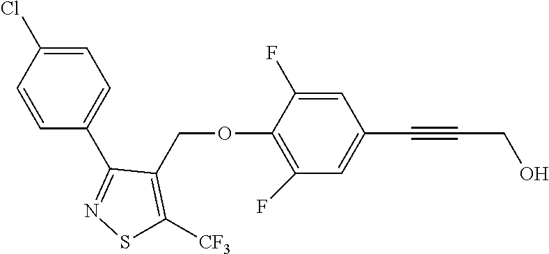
C1=C(Cl)C=CC(C2=NSC([CF3])=C2COC2=C(F)C=C(C#CCO)C=C2F)=C1
